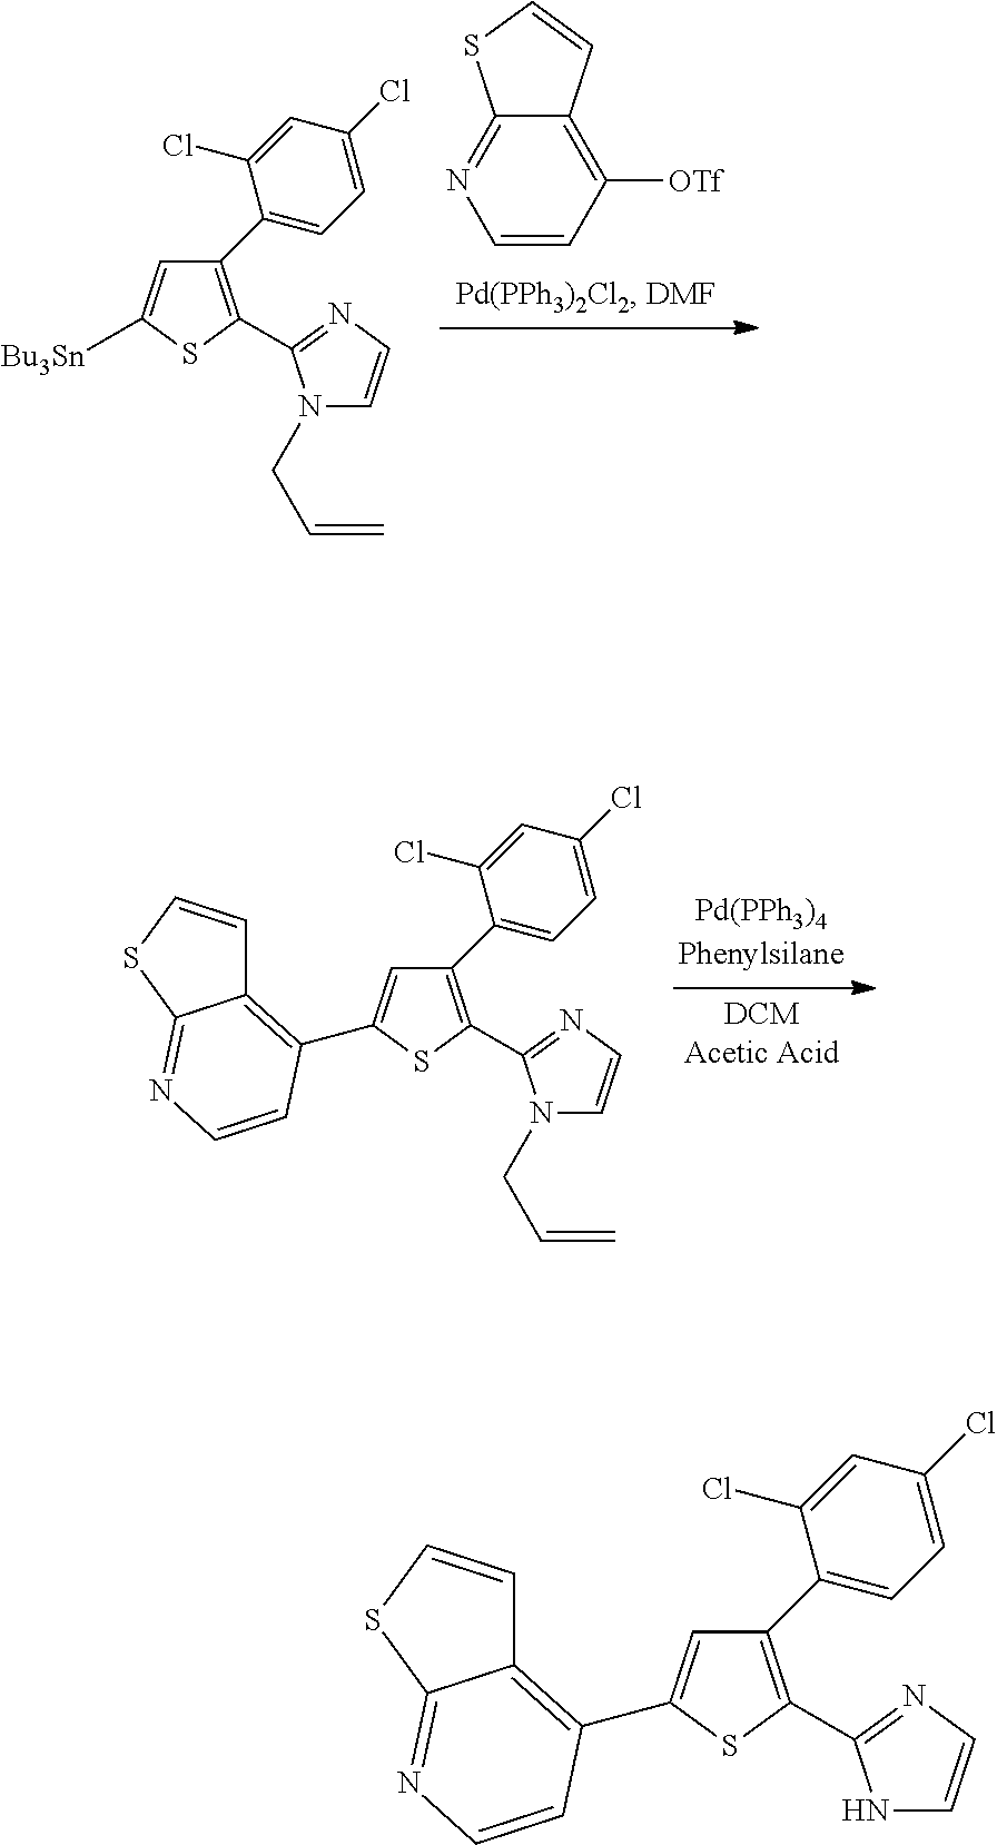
C1=C([Bu3Sn])SC(C2=NC=CN2CC=C)=C1C1=CC=C(Cl)C=C1Cl.C12=NC=CC([OTf])=C1C=CS2.C1=C(C2=C3C=CSC3=NC=C2)SC(C2=NC=CN2CC=C)=C1C1=CC=C(Cl)C=C1Cl.C1=C(C2=C3C=CSC3=NC=C2)SC(C2=NC=CN2)=C1C1=CC=C(Cl)C=C1Cl
